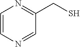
C1=CN=CC(CS)=N1
